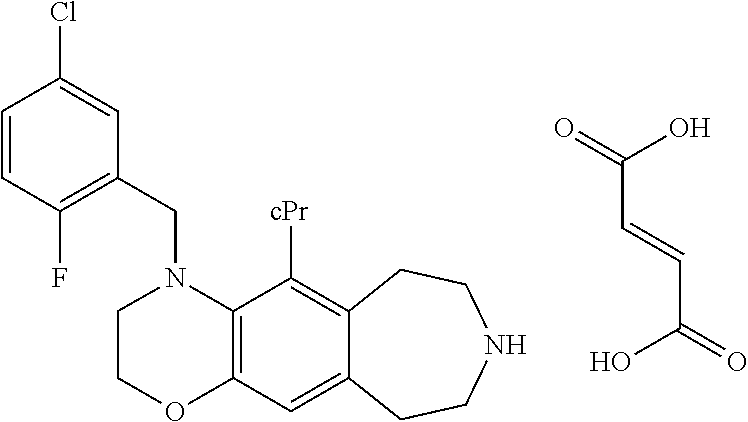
C1(CN2C3=C(OCC2)C=C2C(=C3[cPr])CCNCC2)=C(F)C=CC(Cl)=C1.C(C=CC(=O)O)(=O)O
